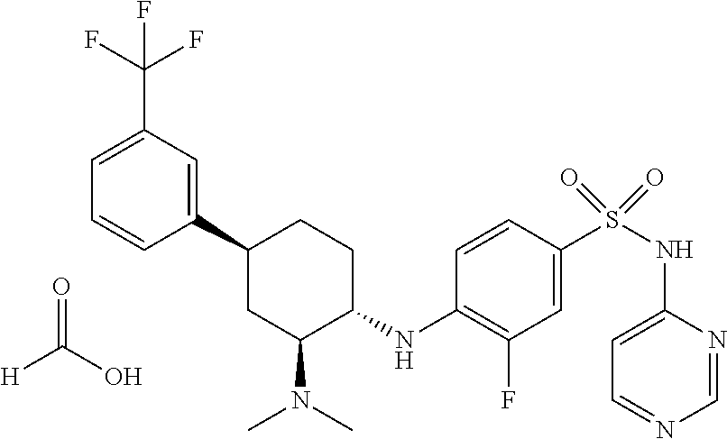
C1=CC(C2CC(N(C)C)C(NC3=C(F)C=C(S(NC4=CC=NC=N4)(=O)=O)C=C3)CC2)=CC(C(F)(F)F)=C1.C([H])(O)=O
